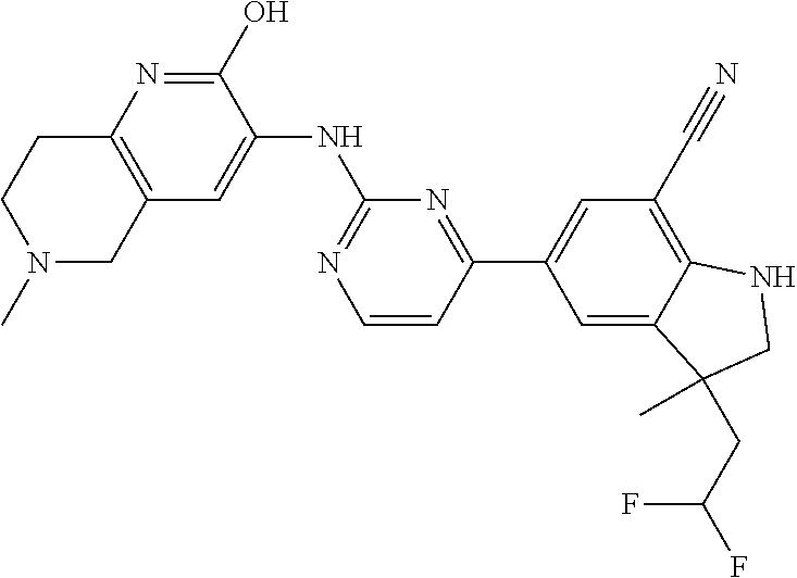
C12=C(CCN(C)C1)N=C(O)C(NC1=NC=CC(C3=CC(C#N)=C4NCC(C)(CC(F)F)C4=C3)=N1)=C2
